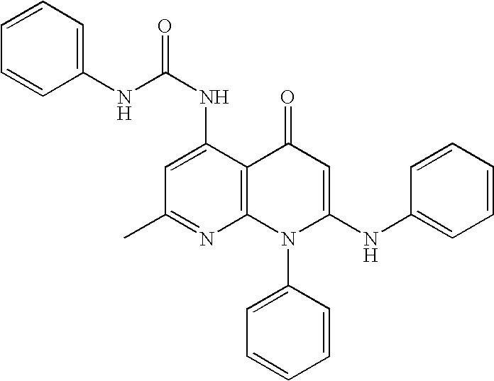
C1(C)=NC2=C(C(NC(NC3=CC=CC=C3)=O)=C1)C(=O)C=C(NC1=CC=CC=C1)N2C1=CC=CC=C1
